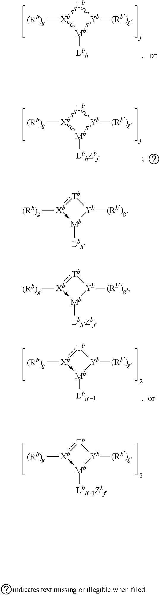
[Tb]1[Xb]([(Rb)g])[Mb]([Lbh])[Yb]1[(Rb)g].[Tb]1:[Xb]([(Rb)g])->[Mb]([Lbh])[Yb]1[(Rb)g].[Tb]1:[Xb]([(Rb)g])->[Mb]([LbhZbf])[Yb]1[(Rb)g].[Tb]1:[Xb]([(Rb)g])->[Mb]([Lbh-1])[Yb]1[(Rb)g].[Tb]1:[Xb]([(Rb)g])->[Mb]([Lbh-1Zbf])[Yb]1[(Rb)g].[Tb]1[Xb]([(Rb)g])[Mb]([LbhZbf])[Yb]1[(Rb)g]
